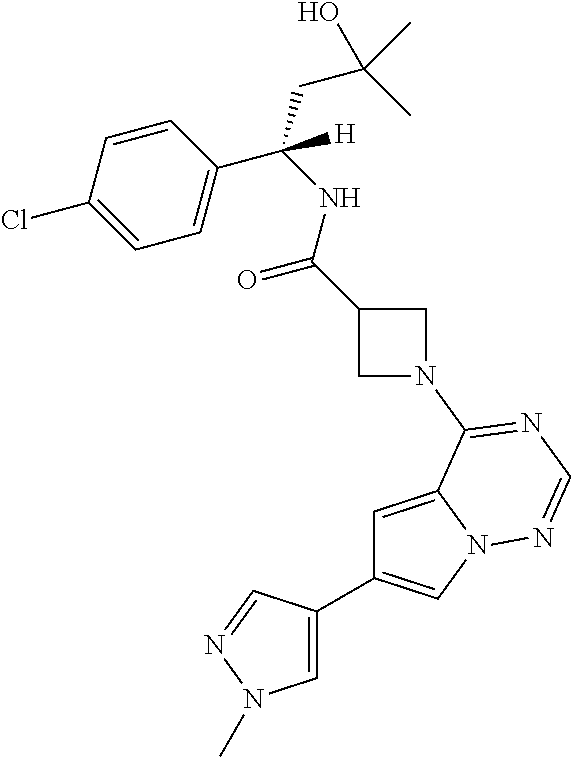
C1=C2N(C=C1C1=CN(C)N=C1)N=CN=C2N1CC(C(NC(C2=CC=C(Cl)C=C2)(CC(C)(O)C)[H])=O)C1
